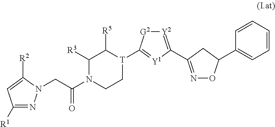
C1([R1])=NN(CC(N2CC[T](C3=[Y1]C(C4=NOC(C5=CC=CC=C5)C4)=[Y2][G2]3)C([R5])C2[R3])=O)C([R2])=C1
